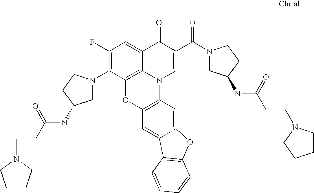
C1(F)=C(N2CC(NC(CCN3CCCC3)=O)CC2)C2=C3C(=C1)C(=O)C(C(N1CC(NC(CCN4CCCC4)=O)CC1)=O)=CN3C1=C(O2)C=C2C(=C1)OC1=C2C=CC=C1
